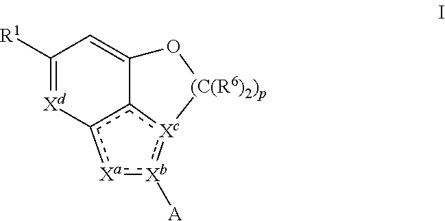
C1([R1])=[Xd]c2[Xa]:[Xb]([A]):[Xc]3c2C(=C1)O[(C(R6)2)p]3
